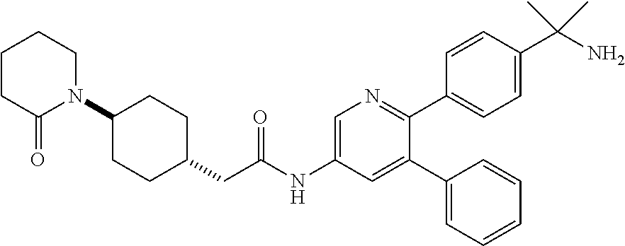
C1(C2=CC(NC(CC3CCC(N4CCCCC4=O)CC3)=O)=CN=C2C2=CC=C(C(N)(C)C)C=C2)=CC=CC=C1
